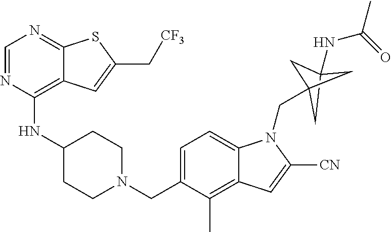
C1=NC(NC2CCN(CC3=CC=C4C(=C3C)C=C([CN])N4CC34CC(NC(C)=O)(C3)C4)CC2)=C2C(=N1)SC(C[CF3])=C2
